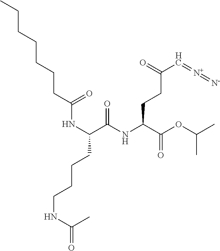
C(NC(C)=O)CCCC(NC(CCCCCCC)=O)C(=O)NC(C(OC(C)C)=O)CCC(C=[N+]=[N-])=O
